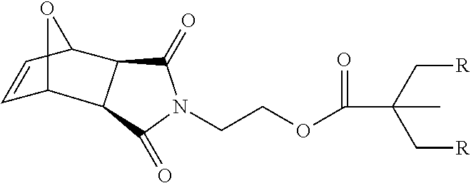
C1=CC2OC1C1C2C(=O)N(CCOC(=O)C(C[R])(C[R])C)C1=O
